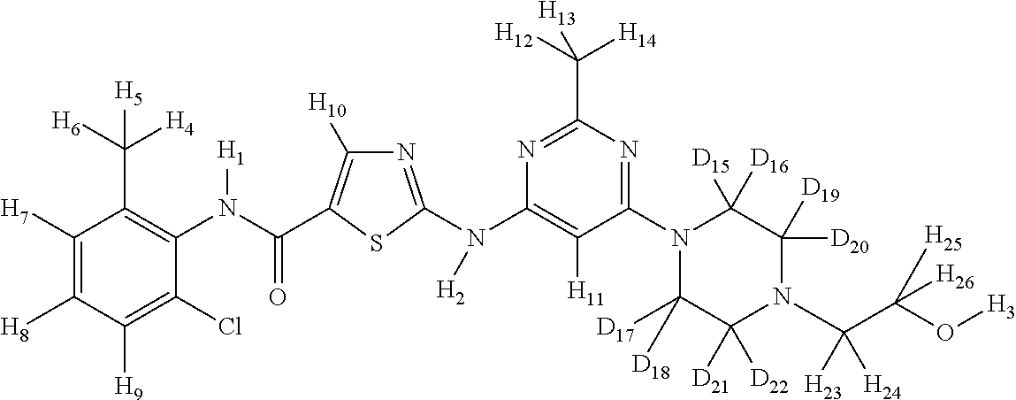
C1([H7])=C([H8])C([H9])=C(Cl)C(N(C(=O)C2=C([H10])N=C(N(C3=C([H11])C(N4C([D17])([D18])C([D21])([D22])N(C(C(O[H3])([H25])[H26])([H23])[H24])C([D20])([D19])C4([D15])[D16])=NC(C([H12])([H14])[H13])=N3)[H2])S2)[H1])=C1C([H6])([H4])[H5]
